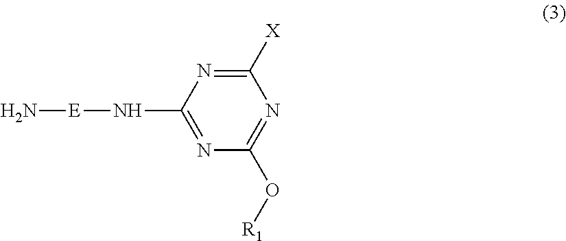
C1([X])=NC(N[E]N)=NC(O[R1])=N1
